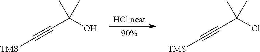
[HCl neat].[TMS]C#CC(C)(O)C.[TMS]C#CC(C)(Cl)C
